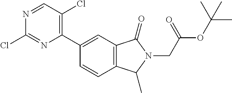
C1=CC(C2=C(Cl)C=NC(Cl)=N2)=CC2=C1C(C)N(CC(OC(C)(C)C)=O)C2=O
